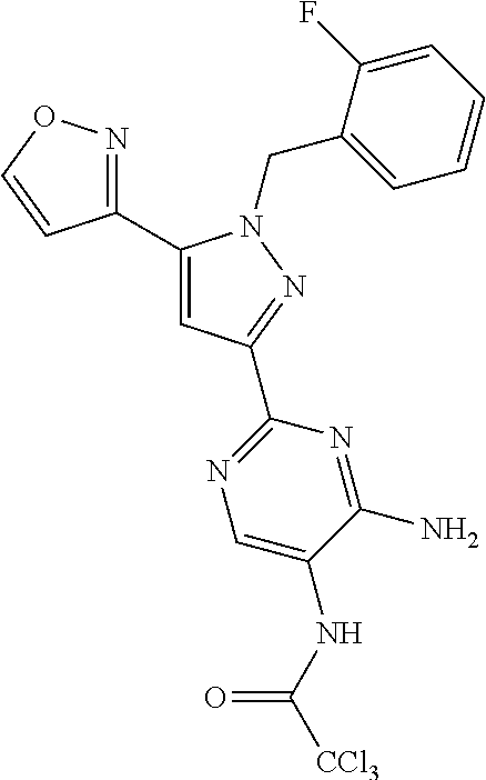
C1(C2=CC(C3=NC=C(NC([CCl3])=O)C(N)=N3)=NN2CC2=CC=CC=C2F)=NOC=C1
